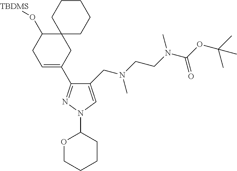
C1(CN(CCN(C(OC(C)(C)C)=O)C)C)=CN(C2OCCCC2)N=C1C1=CCC(O[TBDMS])C2(C1)CCCCC2
